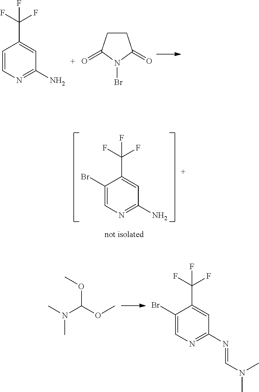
C1=CN=C(N)C=C1C(F)(F)F.C1CC(=O)N(Br)C1=O.C1(Br)=CN=C(N)C=C1C(F)(F)F.CN(C(OC)OC)C.C1(Br)=CN=C(N=CN(C)C)C=C1C(F)(F)F
